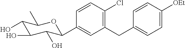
C1=CC(Cl)=C(CC2=CC=C([OEt])C=C2)C=C1C1C(O)C(O)C(O)C(C)O1
